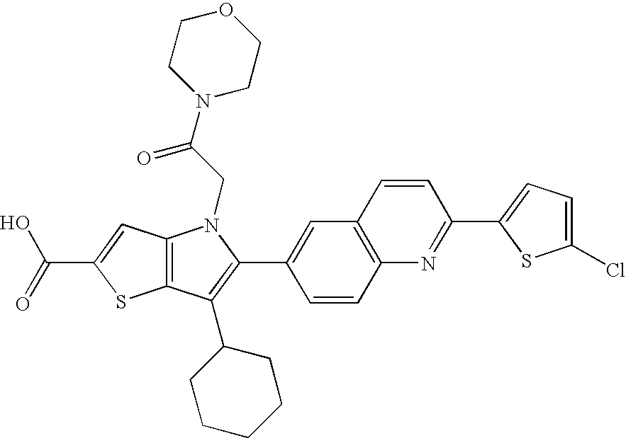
C(C1=CC2=C(S1)C(C1CCCCC1)=C(C1=CC3=C(C=C1)N=C(C1=CC=C(Cl)S1)C=C3)N2CC(N1CCOCC1)=O)(=O)O
